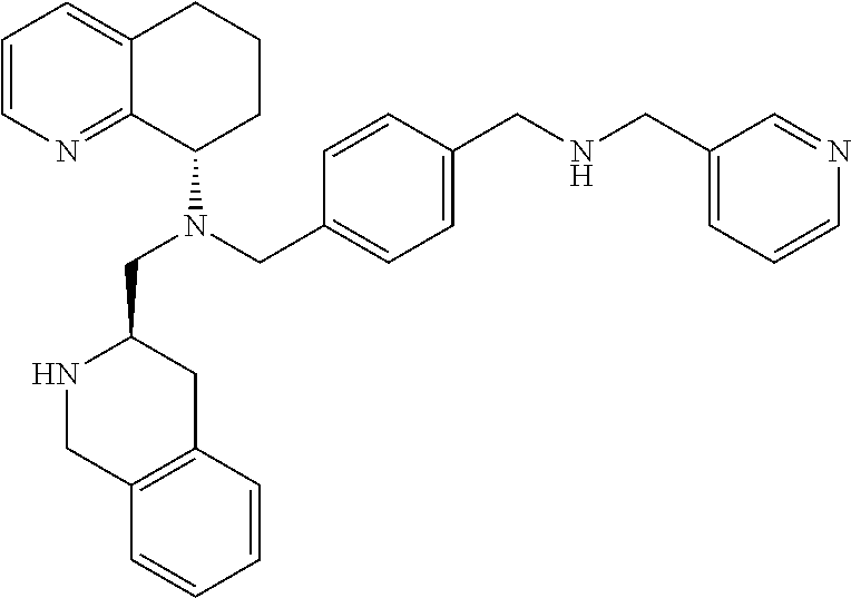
C1=CN=C2C(=C1)CCCC2N(CC1NCC2=C(C1)C=CC=C2)CC1=CC=C(CNCC2=CC=CN=C2)C=C1
